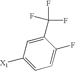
C1=C([X1])C=C(C(F)(F)F)C(F)=C1
